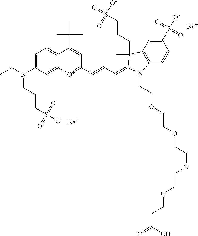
[Na].[Na].C12=CC=C(N(CC)CCCS(=O)(=O)[O-])C=C1[O+]=C(C=CC=C1C(C)(CCCS([O-])(=O)=O)C3=C(C=CC(S(=O)(=O)[O-])=C3)N1CCOCCOCCOCCOCCC(O)=O)C=C2C(C)(C)C
